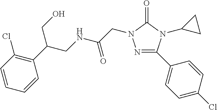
C1=CC=CC(C(CNC(CN2N=C(C3=CC=C(Cl)C=C3)N(C3CC3)C2=O)=O)CO)=C1Cl
